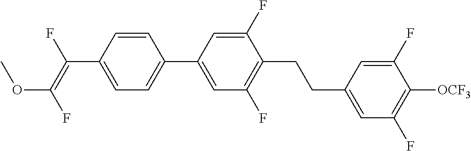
C(C1=CC=C(C2=CC(F)=C(CCC3=CC(F)=C([OCF3])C(F)=C3)C(F)=C2)C=C1)(=C(F)OC)F
